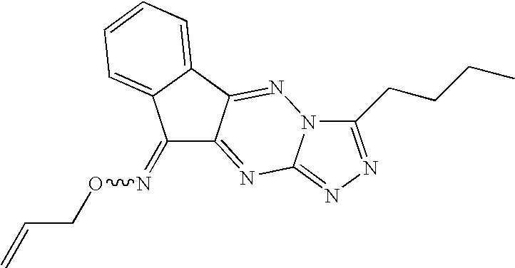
C1(=NOCC=C)C2=NC3=NN=C(CCCC)N3N=C2C2=CC=CC=C12
